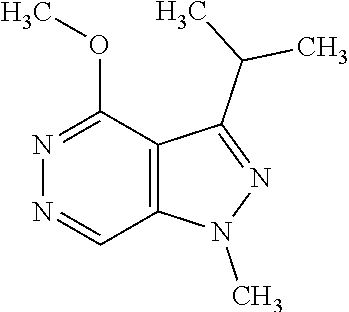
N1=CC2=C(C(OC)=N1)C(C(C)C)=NN2C
